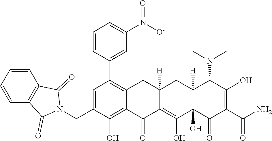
C1=C(CN2C(=O)C3=C(C=CC=C3)C2=O)C(O)=C2C(=C1C1=CC([N+]([O-])=O)=CC=C1)CC1([H])C(=C(O)C3(O)C([H])(C1)C(N(C)C)C(O)=C(C(N)=O)C3=O)C2=O
